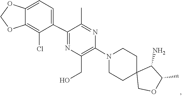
C1CN(C2=C(CO)N=C(C3=CC=C4C(=C3Cl)OCO4)C(C)=N2)CCC12COC(C)C2N
